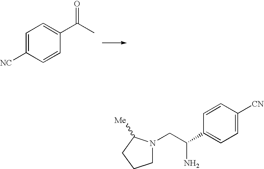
C1=C([NC])C=CC(C(C)=O)=C1.C1N(CC(C2=CC=C([CN])C=C2)N)C([Me])CC1
